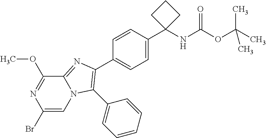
N12C(=NC(C3=CC=C(C4(NC(OC(C)(C)C)=O)CCC4)C=C3)=C1C1=CC=CC=C1)C(OC)=NC(Br)=C2
